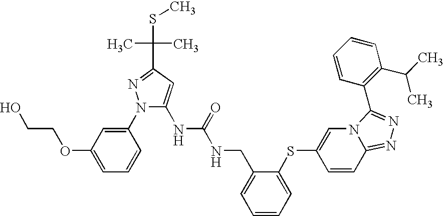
N1(C2=CC(OCCO)=CC=C2)C(NC(NCC2=CC=CC=C2SC2=CN3C(=NN=C3C3=C(C(C)C)C=CC=C3)C=C2)=O)=CC(C(C)(SC)C)=N1
